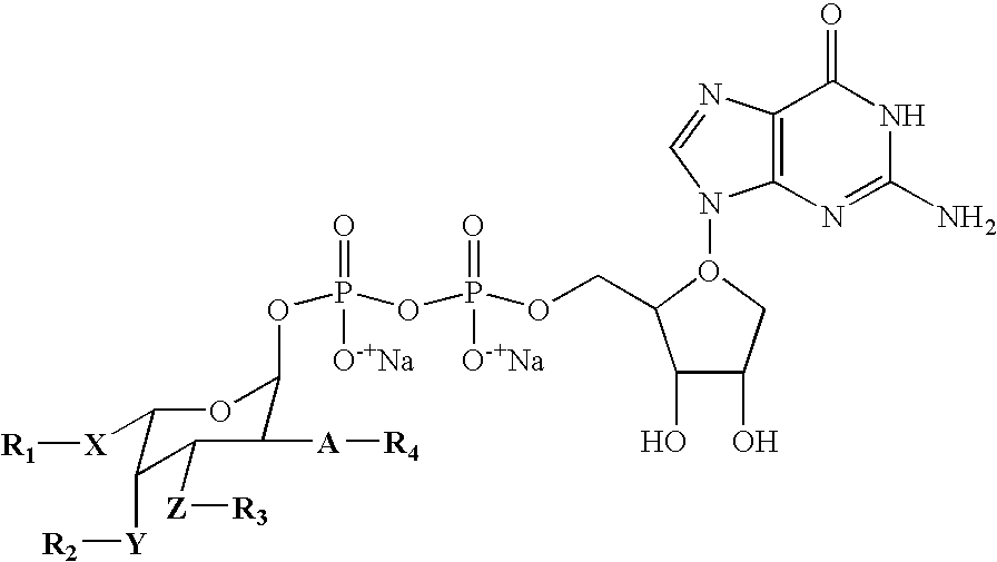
C1([X][R1])C([Y][R2])C([Z][R3])C([A][R4])C(OP(OP(OCC2C(O)C(O)CO2N2C3=C(C(=O)NC(N)=N3)N=C2)(=O)[O-+Na])(=O)[O-+Na])O1
